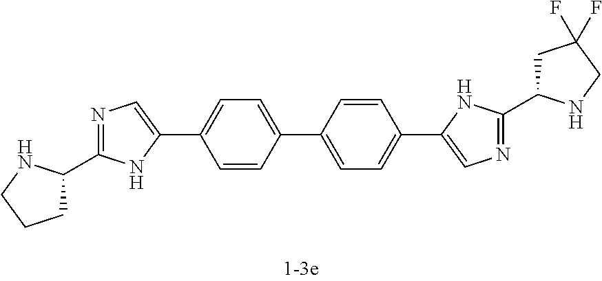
C1=CC(C2=CC=C(C3=CN=C(C4CCCN4)N3)C=C2)=CC=C1C1=CN=C(C2CC(F)(F)CN2)N1
